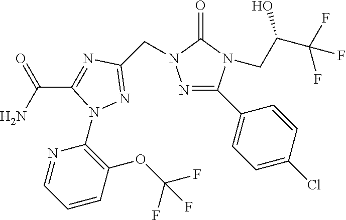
N1=CC=CC(OC(F)(F)F)=C1N1C(C(N)=O)=NC(CN2N=C(C3=CC=C(Cl)C=C3)N(CC(C(F)(F)F)O)C2=O)=N1
